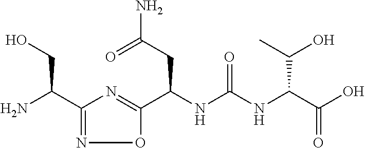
C1(C(N)CO)=NOC(C(NC(NC(C(O)=O)C(O)C)=O)CC(=O)N)=N1
